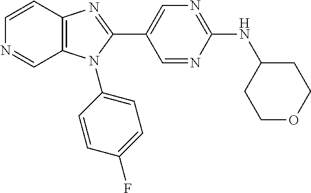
C12=C(C=CN=C1)N=C(C1=CN=C(NC3CCOCC3)N=C1)N2C1=CC=C(F)C=C1
